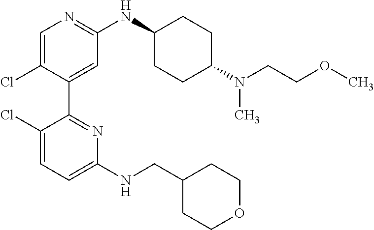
C1=C(Cl)C(C2=NC(NCC3CCOCC3)=CC=C2Cl)=CC(NC2CCC(N(CCOC)C)CC2)=N1
